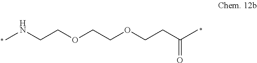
C(COCCNC)OCCC(=O)C
